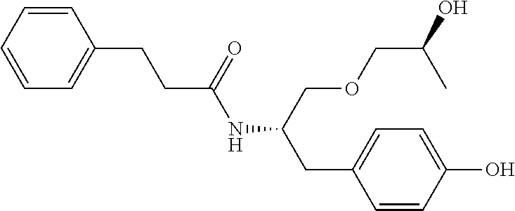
C1=CC=C(CCC(NC(COCC(C)O)CC2=CC=C(O)C=C2)=O)C=C1
